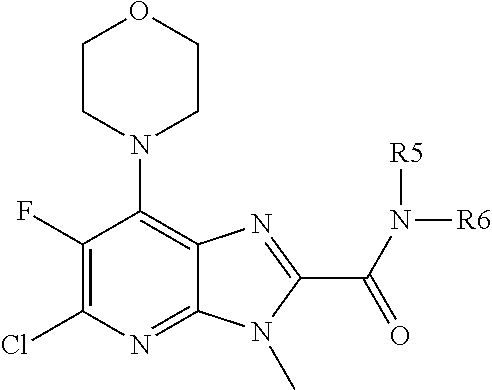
C1(F)=C(Cl)N=C2C(=C1N1CCOCC1)N=C(C(N([R6])[R5])=O)N2C
